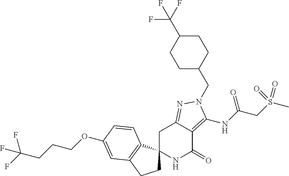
C1C2(C3=C(C1)C=C(OCCCC(F)(F)F)C=C3)NC(=O)C1=C(NC(CS(C)(=O)=O)=O)N(CC3CCC(C(F)(F)F)CC3)N=C1C2
